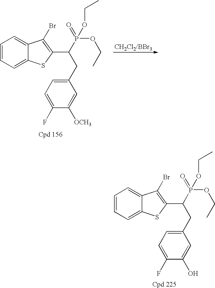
C1=CC=C2C(=C1)C(Br)=C(C(P(=O)(OCC)OCC)CC1=CC=C(F)C(O)=C1)S2.C1=CC=C2C(=C1)C(Br)=C(C(P(=O)(OCC)OCC)CC1=CC=C(F)C([OCH3])=C1)S2
